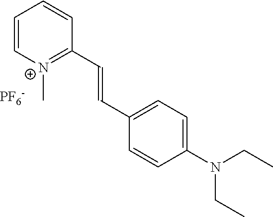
C1=C[N+](C)=C(C=CC2=CC=C(N(CC)CC)C=C2)C=C1.[PF6-]
